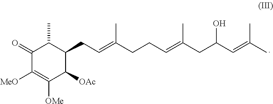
C1(=O)C([MeO])=C([OMe])C([OAc])C(CC=C(C)CCC=C(C)CC(O)C=C(C)C)C1C
